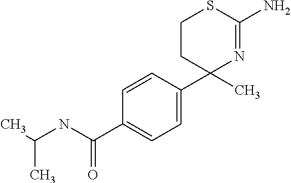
C1CC(C2=CC=C(C(=O)NC(C)C)C=C2)(C)N=C(N)S1
